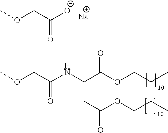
COCC([O-])=O.COCC(NC(C(OCCC)=O)CC(OCCC)=O)=O.[Na]
